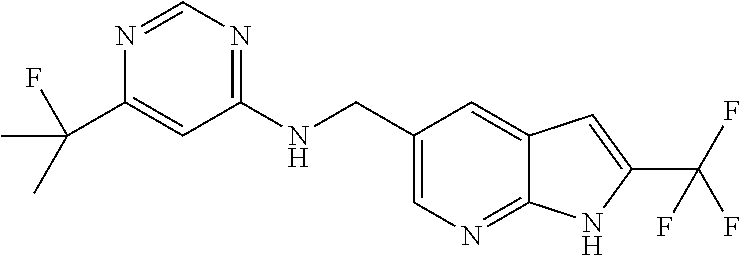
C1(NCC2=CN=C3C(=C2)C=C(C(F)(F)F)N3)=NC=NC(C(F)(C)C)=C1
